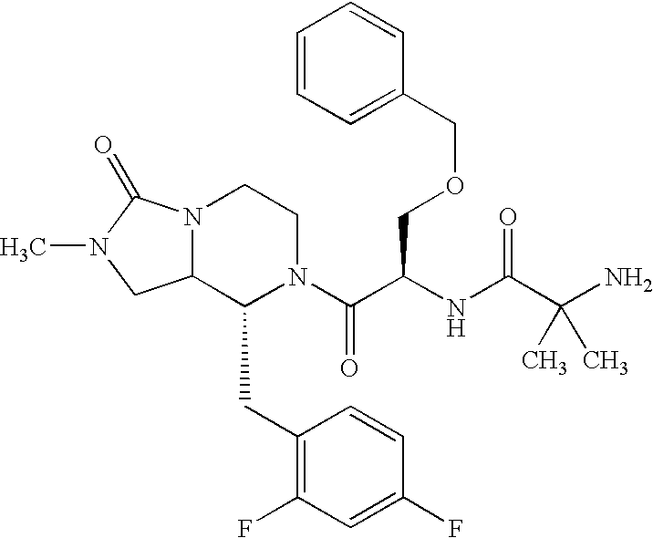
C12N(CCN(C(C(NC(C(N)(C)C)=O)COCC3=CC=CC=C3)=O)C1CC1=C(F)C=C(F)C=C1)C(=O)N(C)C2
